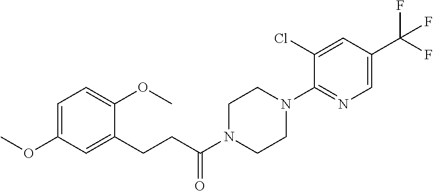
C1=C(C(F)(F)F)C=C(Cl)C(N2CCN(C(CCC3=CC(OC)=CC=C3OC)=O)CC2)=N1
